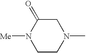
C1CN(C)CC(=O)N1[Me]
